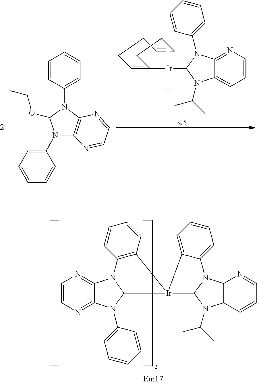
C1=CN=C2C(=N1)N1C3=C(C=CC=C3)[Ir]3(C1N2C1=CC=CC=C1)C1=CC=CC=C1N1C2=C(C=CC=N2)N(C(C)C)C13.C1=CC=C2C(=N1)N(C1=CC=CC=C1)C([Ir](C1=CCCC=CCC1)(I)C)N2C(C)C.[K5].N1(C2=CC=CC=C2)C2=C(N(C3=CC=CC=C3)C1OCC)N=CC=N2
